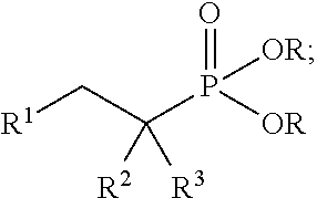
[R1]CC(P([OR])(=O)[OR])([R2])[R3]
